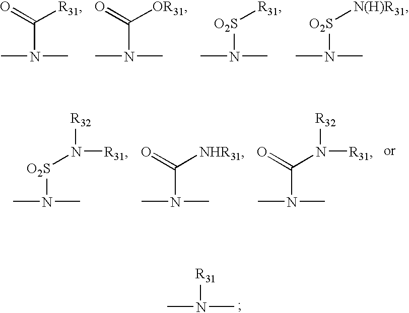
CN(C)C(=O)[R31].CN(C)C(=O)[OR31].CN(C)[O2S][R31].CN(C)[O2S][N(H)R31].CN(C)[O2S]N([R31])[R32].CN(C)C([NHR31])=O.CN(C)C(N([R31])[R32])=O.CN(C)[R31]
